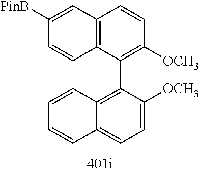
C1([PinB])=CC2=C(C=C1)C(C1=C3C(=CC=C1[OCH3])C=CC=C3)=C([OCH3])C=C2
